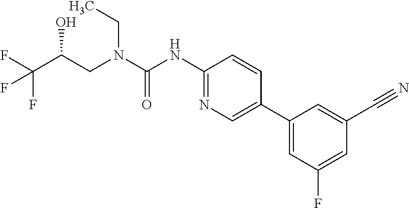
C(N(CC)C(=O)NC1=NC=C(C2=CC(F)=CC(C#N)=C2)C=C1)C(O)C(F)(F)F
